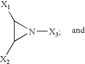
C1([X1])C([X2])N1[X3]
